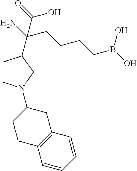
C1(N2CCC(C(N)(CCCCB(O)O)C(=O)O)C2)CCC2=C(C1)C=CC=C2
